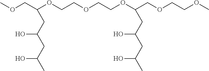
COCC(OCCOCCOC(COCCOC)CC(CC(C)O)O)CC(CC(C)O)O
